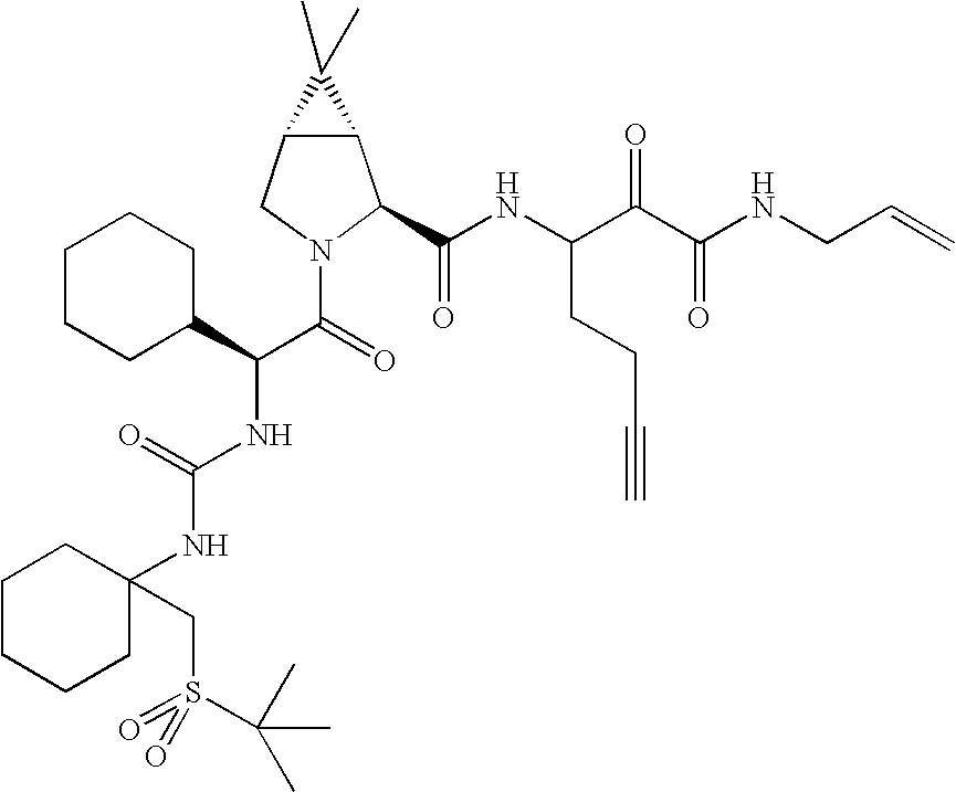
C12C(CN(C(=O)C(C3CCCCC3)NC(NC3(CS(=O)(C(C)(C)C)=O)CCCCC3)=O)C1C(NC(C(C(NCC=C)=O)=O)CCC#C)=O)C2(C)C
